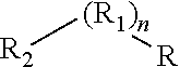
[R2][(R1)n][R]
